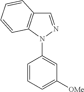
C1=CC=C([OMe])C=C1N1N=CC2=C1C=CC=C2
